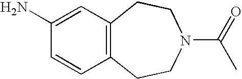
C12=C(CCN(C(=O)C)CC1)C=CC(N)=C2
